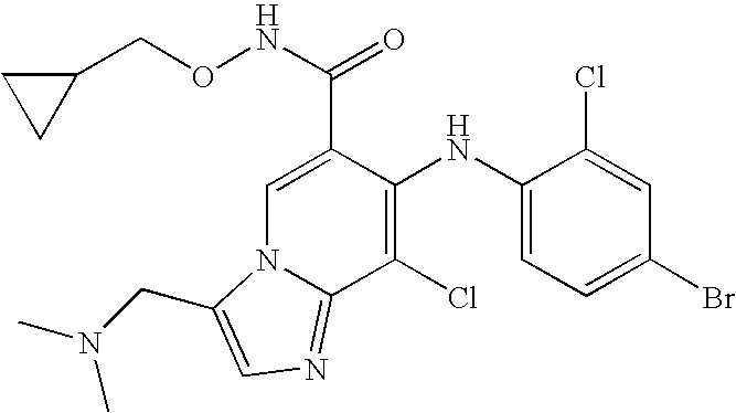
C1(NC2=C(Cl)C3=NC=C(CN(C)C)N3C=C2C(NOCC2CC2)=O)=CC=C(Br)C=C1Cl
